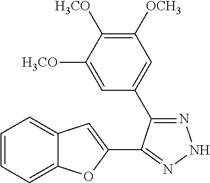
C1=CC=C2C(=C1)C=C(C1=NNN=C1C1=CC([OCH3])=C([H3CO])C([H3CO])=C1)O2
